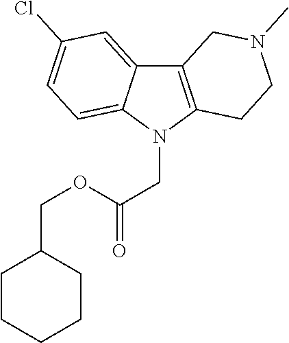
C12=C(N(CC(=O)OCC3CCCCC3)C3=CC=C(Cl)C=C13)CCN(C)C2
